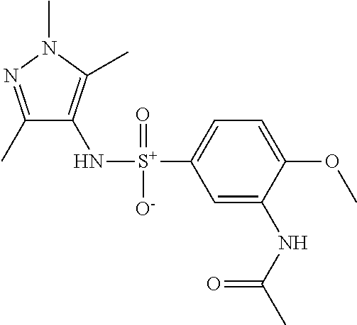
C1(C)=NN(C)C(C)=C1N[S+](C1=CC=C(OC)C(NC(C)=O)=C1)(=O)[O-]
